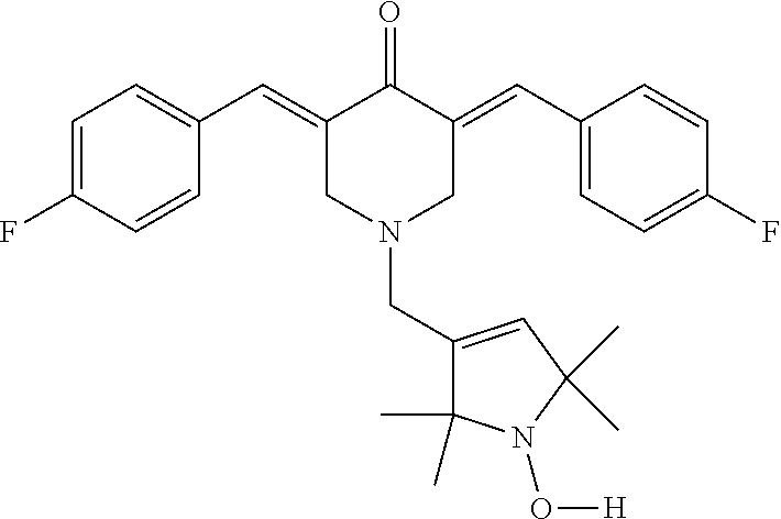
C1=C(F)C=CC(C=C2CN(CC3=CC(C)(C)N(O[H])C3(C)C)CC(=CC3=CC=C(F)C=C3)C2=O)=C1
